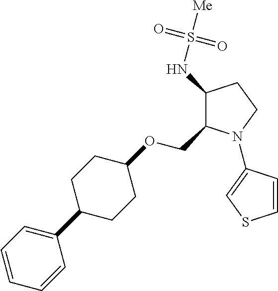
C1(NS([Me])(=O)=O)C(COC2CCC(C3=CC=CC=C3)CC2)N(C2=CSC=C2)CC1
